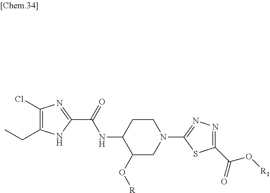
C1(C(=O)NC2C(O[R])CN(C3=NN=C(C(O[R1])=O)S3)CC2)=NC(Cl)=C(CC)N1
